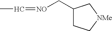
CC=[NO]CC1CC[NMe]C1
